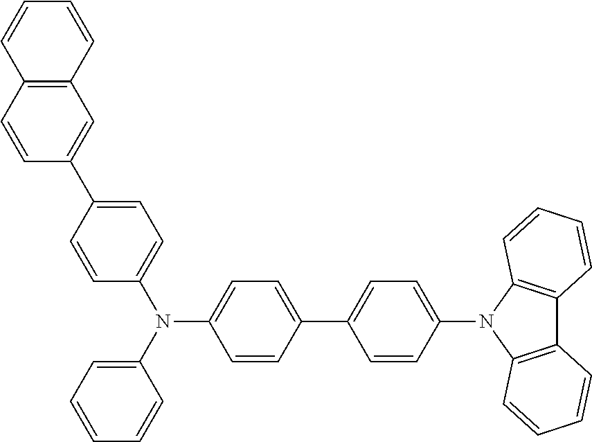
C1(C2=CC=C(N3C4=C(C5=C3C=CC=C5)C=CC=C4)C=C2)=CC=C(N(C2=CC=CC=C2)C2=CC=C(C3=CC4=C(C=C3)C=CC=C4)C=C2)C=C1
